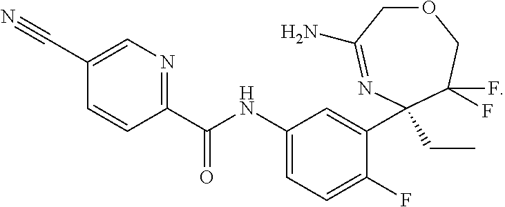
O1CC(N)=NC(CC)(C2=CC(NC(C3=NC=C(C#N)C=C3)=O)=CC=C2F)C(F)(F)C1
